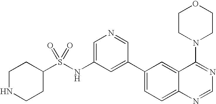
C1NCCC(S(NC2=CN=CC(C3=CC=C4C(=C3)C(N3CCOCC3)=NC=N4)=C2)(=O)=O)C1
